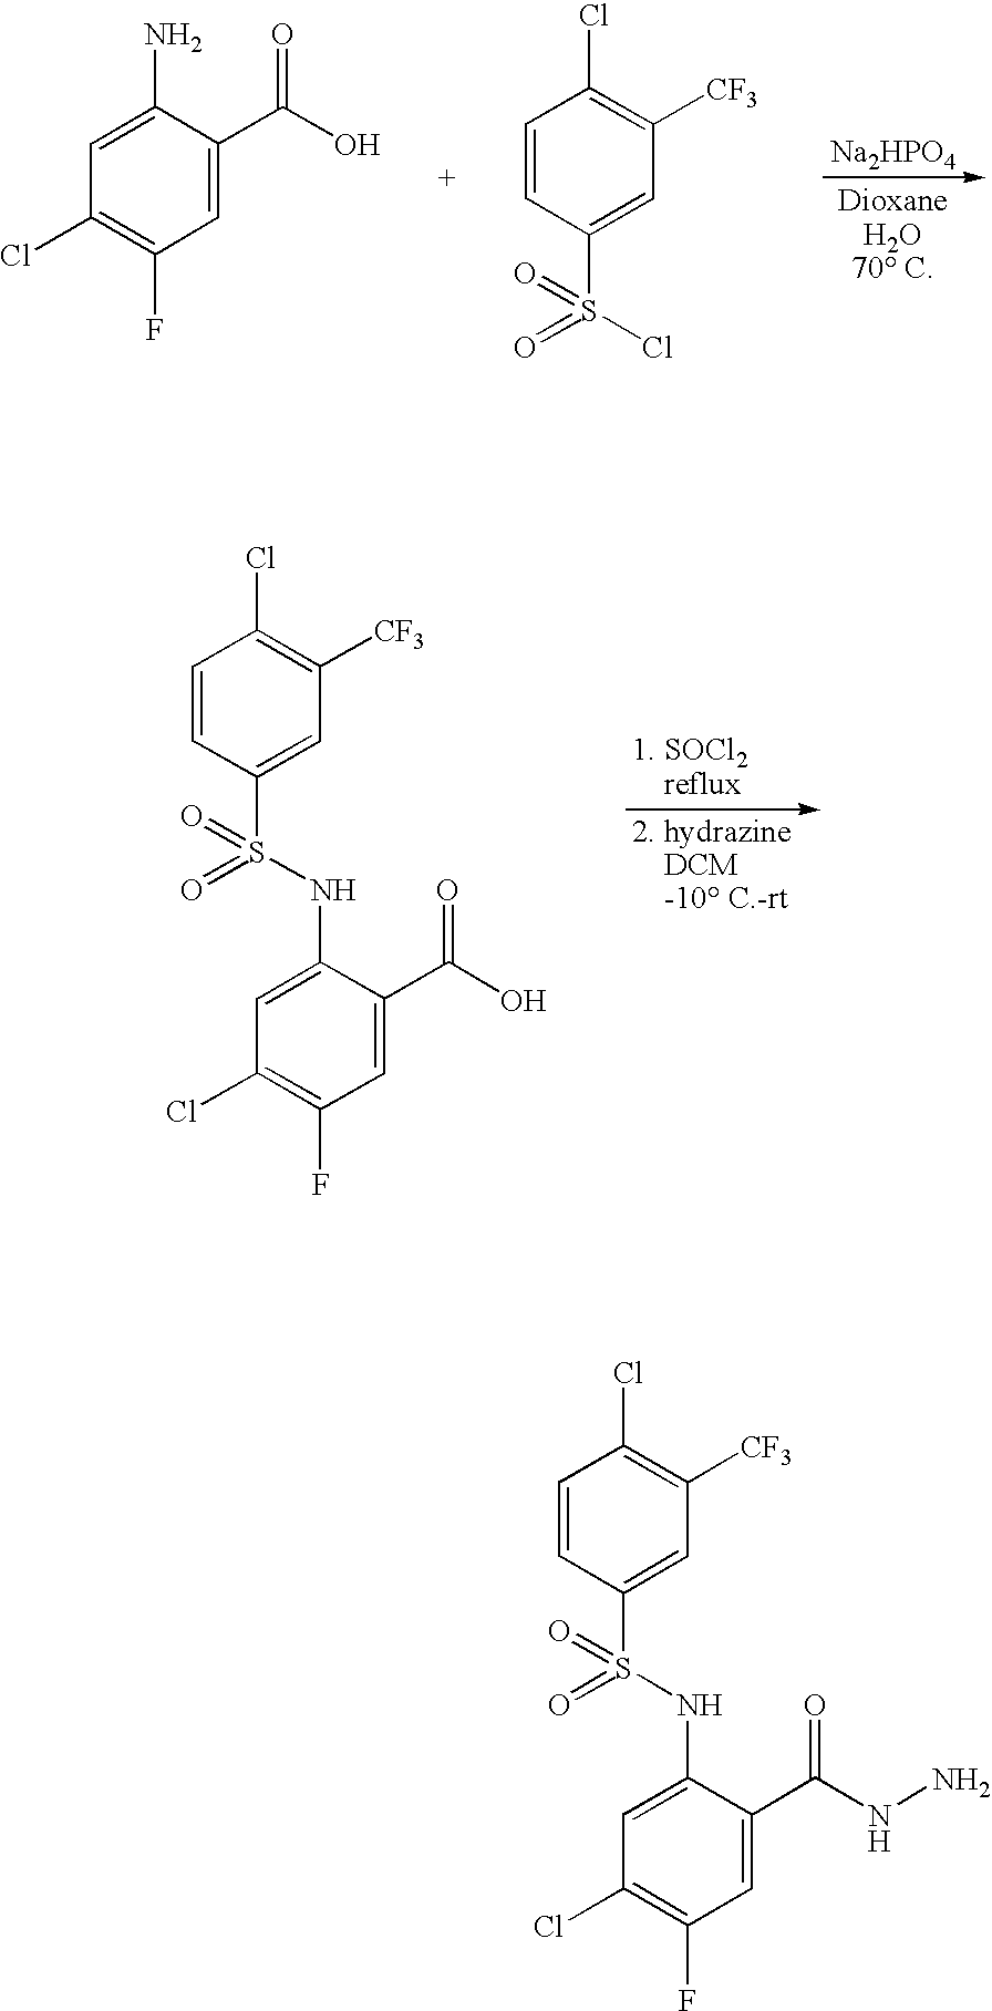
C1=CC(S(=O)(NC2=CC(Cl)=C(F)C=C2C(=O)O)=O)=CC([CF3])=C1Cl.[Na2HPO4].[DioxaneH2O70 C].C1=C(N)C(C(=O)O)=CC(F)=C1Cl.C1=CC(S(=O)(Cl)=O)=CC([CF3])=C1Cl.C1=CC(S(=O)(NC2=CC(Cl)=C(F)C=C2C(=O)NN)=O)=CC([CF3])=C1Cl
